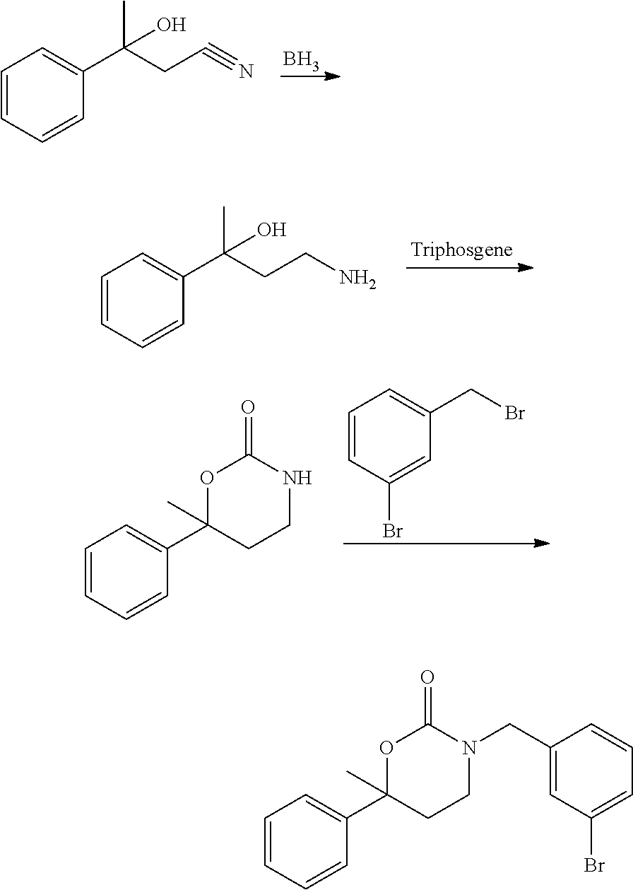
C1=CC=CC(C(CC#N)(C)O)=C1.B.C1=CC=CC(C(CCN)(C)O)=C1.C1=CC=CC(C2(C)CCNC(=O)O2)=C1.C1=CC(Br)=CC(CBr)=C1.C1=CC=CC(C2(C)CCN(CC3=CC(Br)=CC=C3)C(=O)O2)=C1
